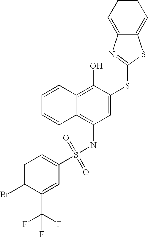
C1=CC=CC2=C(O)C(SC3=NC4=CC=CC=C4S3)=CC(NS(C3=CC=C(Br)C(C(F)(F)F)=C3)(=O)=O)=C12
